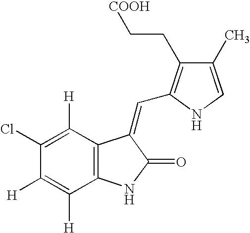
C1(Cl)=C([H])C2=C(C([H])=C1[H])NC(=O)C2=CC1=C(CC[COOH])C(C)=CN1
